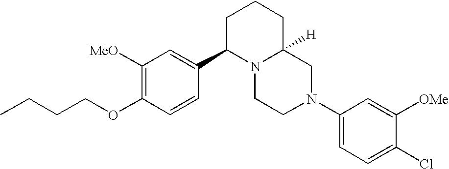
C1([MeO])=C(OCCCC)C=CC(C2N3C([H])(CCC2)CN(C2=CC=C(Cl)C([OMe])=C2)CC3)=C1
